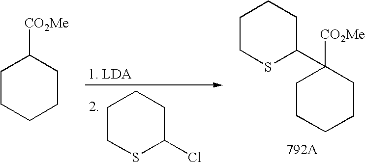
C1CSC(Cl)CC1.C1CCCCC1[CO2Me].C1CSC(C2([CO2Me])CCCCC2)CC1
